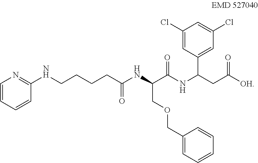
C1=CC=CC(NCCCCC(NC(C(NC(CC([OH])=O)C2=CC(Cl)=CC(Cl)=C2)=O)COCC2=CC=CC=C2)=O)=N1
